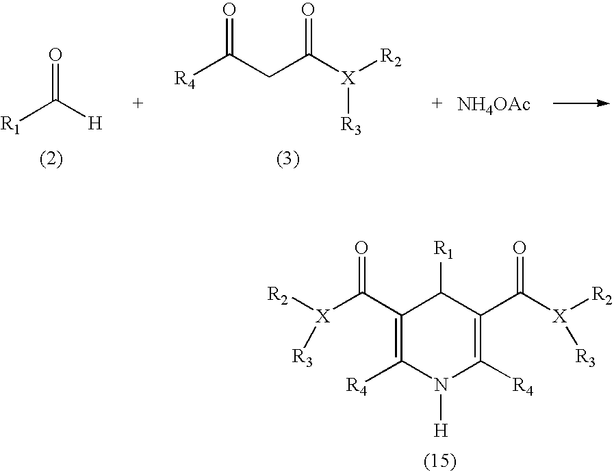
[NH4OAc].[R4]C(=O)CC([X]([R2])[R3])=O.[R1]C(=O)[H].[R1]C1C(C([X]([R2])[R3])=O)=C([R4])N([H])C([R4])=C1C([X]([R2])[R3])=O
